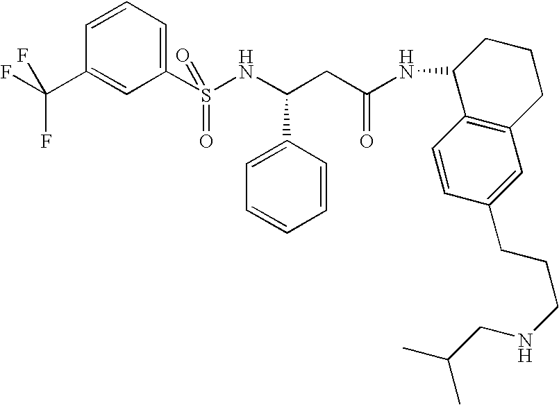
C12=C(CCCC1NC(CC(NS(C1=CC=CC(C(F)(F)F)=C1)(=O)=O)C1=CC=CC=C1)=O)C=C(CCCNCC(C)C)C=C2
